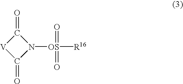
C1(=O)[V]C(=O)N1[OS](=O)(=O)[R16]
